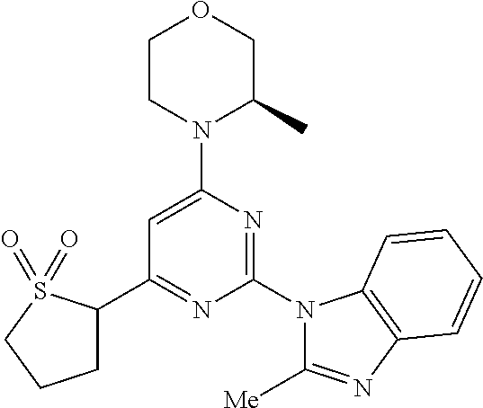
C1(C2=NC(N3C([Me])=NC4=C3C=CC=C4)=NC(N3C(C)COCC3)=C2)CCCS1(=O)=O
